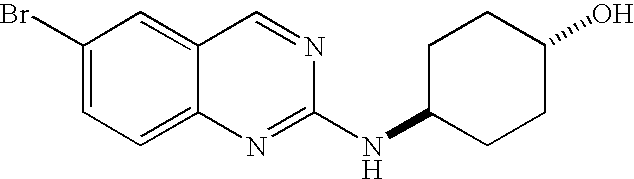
C1(Br)=CC=C2C(=C1)C=NC(NC1CCC(O)CC1)=N2
